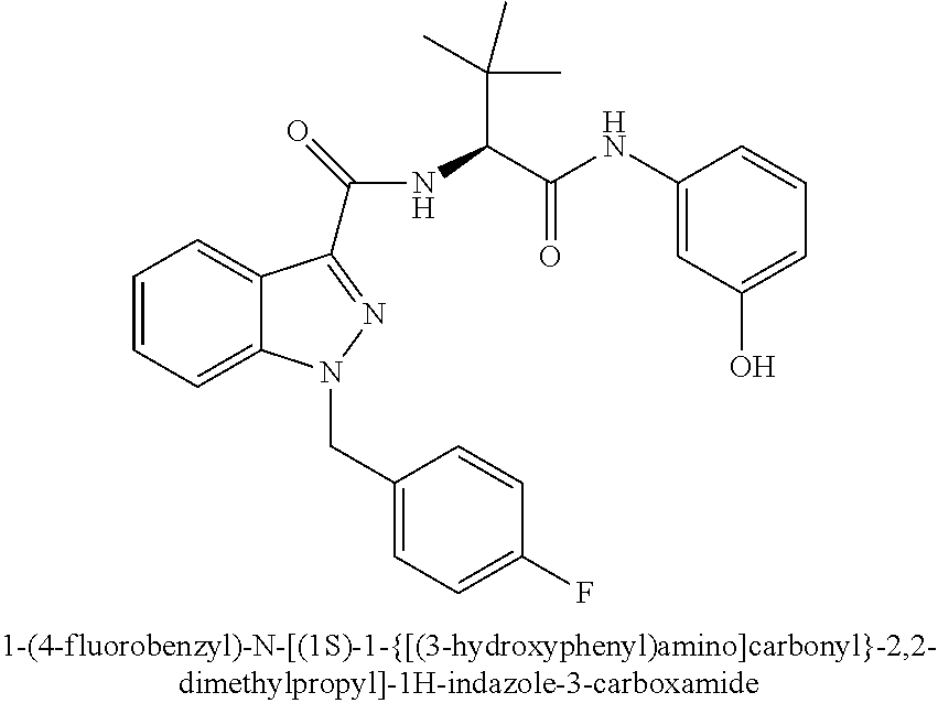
C1=CC=C2C(=C1)C(C(=O)NC(C(NC1=CC(O)=CC=C1)=O)C(C)(C)C)=NN2CC1=CC=C(F)C=C1
